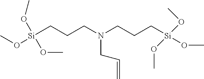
CO[Si](CCCN(CCC[Si](OC)(OC)OC)CC=C)(OC)OC
